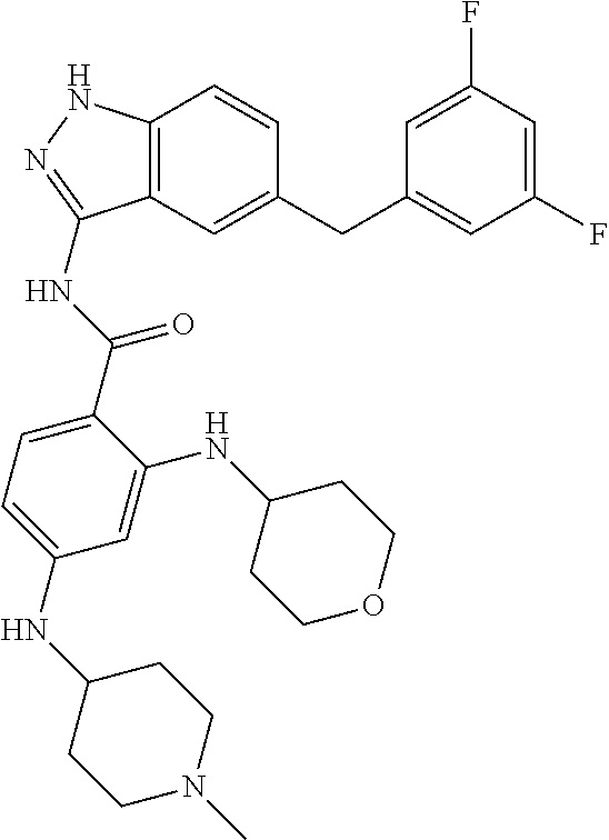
C12=C(C=C(CC3=CC(F)=CC(F)=C3)C=C1)C(NC(=O)C1=CC=C(NC3CCN(C)CC3)C=C1NC1CCOCC1)=NN2
